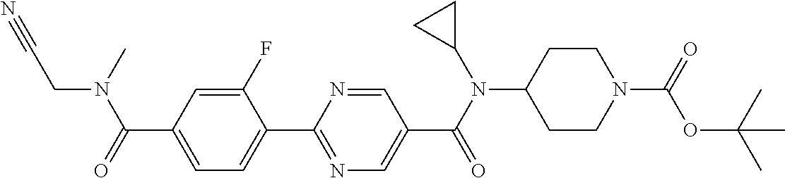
C1(C(=O)N(C)CC#N)=CC=C(C2=NC=C(C(N(C3CC3)C3CCN(C(=O)OC(C)(C)C)CC3)=O)C=N2)C(F)=C1
